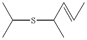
C(SC(C)C=CC)(C)C
